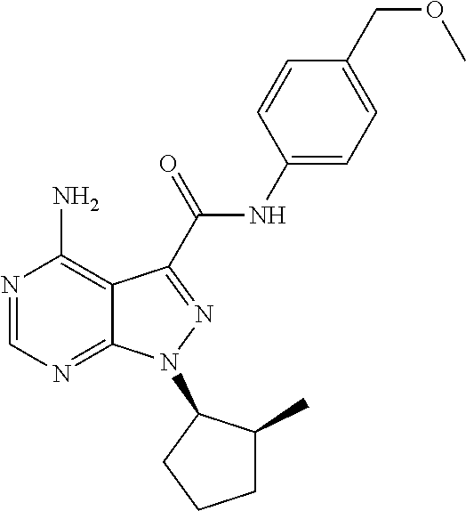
N1=CN=C2C(=C1N)C(C(NC1=CC=C(COC)C=C1)=O)=NN2C1C(C)CCC1
